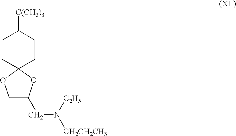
C1CC2(CCC1[C(CH3)3])OCC(CN([C2H5])[CH2CH2CH3])O2
